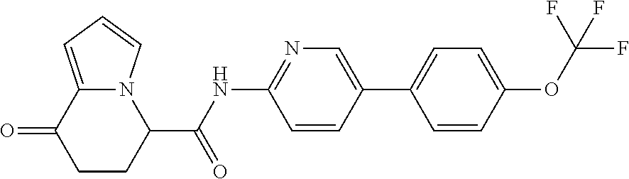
C1CC(C(NC2=NC=C(C3=CC=C(OC(F)(F)F)C=C3)C=C2)=O)N2C(=CC=C2)C1=O
